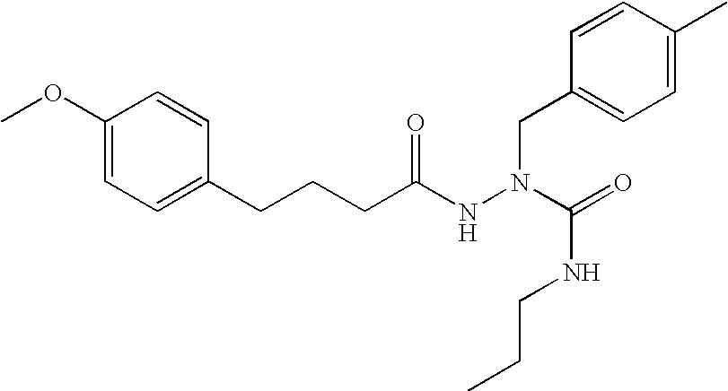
C1(OC)=CC=C(CCCC(NN(C(=O)NCCC)CC2=CC=C(C)C=C2)=O)C=C1
